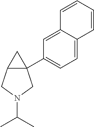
C1=C2C(=CC(C34C(CN(C(C)C)C3)C4)=C1)C=CC=C2
